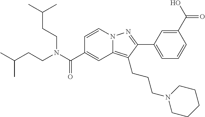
C1=CN2C(=C(CCCN3CCCCC3)C(C3=CC=CC(C(O)=O)=C3)=N2)C=C1C(N(CCC(C)C)CCC(C)C)=O
